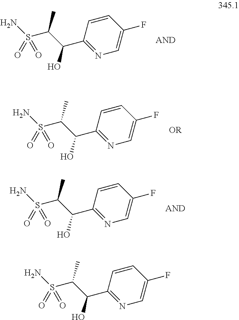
C1=CC(C(C(S(N)(=O)=O)C)O)=NC=C1F.C1=CC(C(C(S(N)(=O)=O)C)O)=NC=C1F.C1=CC(C(C(S(N)(=O)=O)C)O)=NC=C1F.C1=CC(C(C(S(N)(=O)=O)C)O)=NC=C1F
